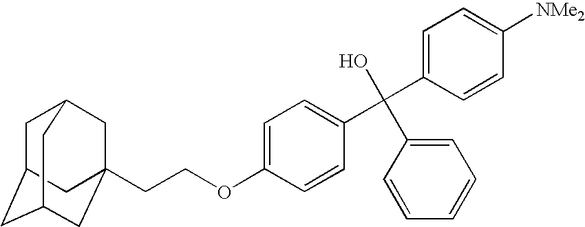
C1C2CC3CC(CCOC4=CC=C(C(C5=CC=C([NMe2])C=C5)(O)C5=CC=CC=C5)C=C4)(CC1C3)C2
